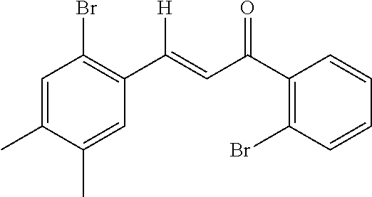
C1=C(C)C(C)=CC(C(=CC(C2=C(Br)C=CC=C2)=O)[H])=C1Br
